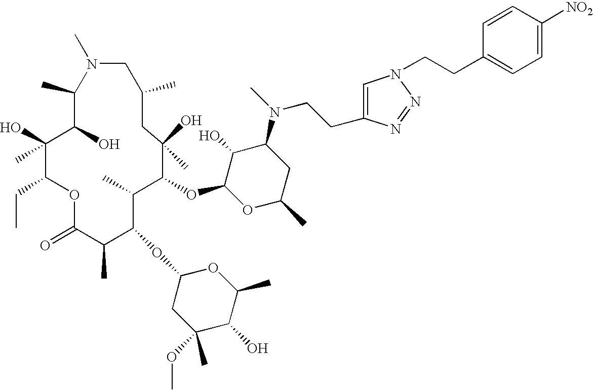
C1(C)C(O)C(O)(C)C(CC)OC(=O)C(C)C(OC2CC(C)(OC)C(O)C(C)O2)C(C)C(OC2OC(C)CC(N(C)CCC3=CN(CCC4=CC=C([NO2])C=C4)N=N3)C2O)C(O)(C)CC(C)CN1C
